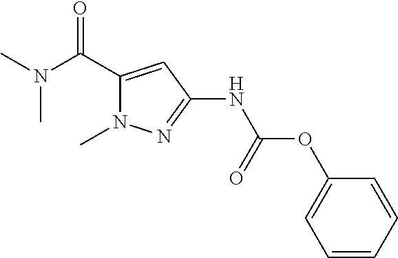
C1(C(N(C)C)=O)=CC(NC(OC2=CC=CC=C2)=O)=NN1C
